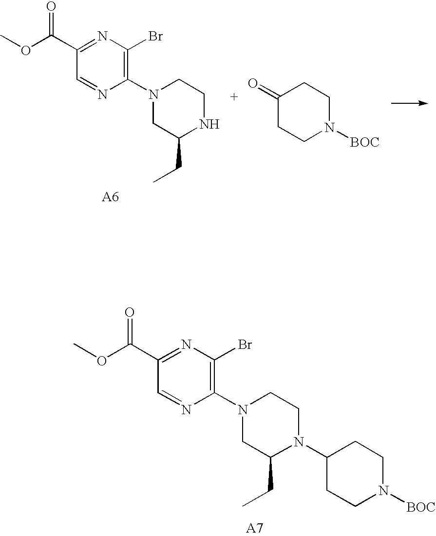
C1(C(OC)=O)=NC(Br)=C(N2CC(CC)N(C3CCN([BOC])CC3)CC2)N=C1.C1(C(OC)=O)=NC(Br)=C(N2CC(CC)NCC2)N=C1.C1(=O)CCN([BOC])CC1
